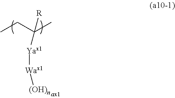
C(CC)(C)([R])[Yax1][Wax1][(OH)n]
